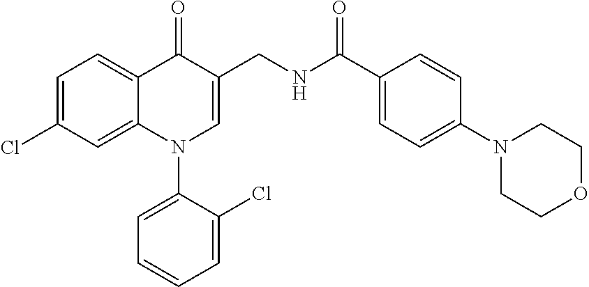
C1=C(Cl)C=C2C(=C1)C(=O)C(CNC(C1=CC=C(N3CCOCC3)C=C1)=O)=CN2C1=CC=CC=C1Cl
